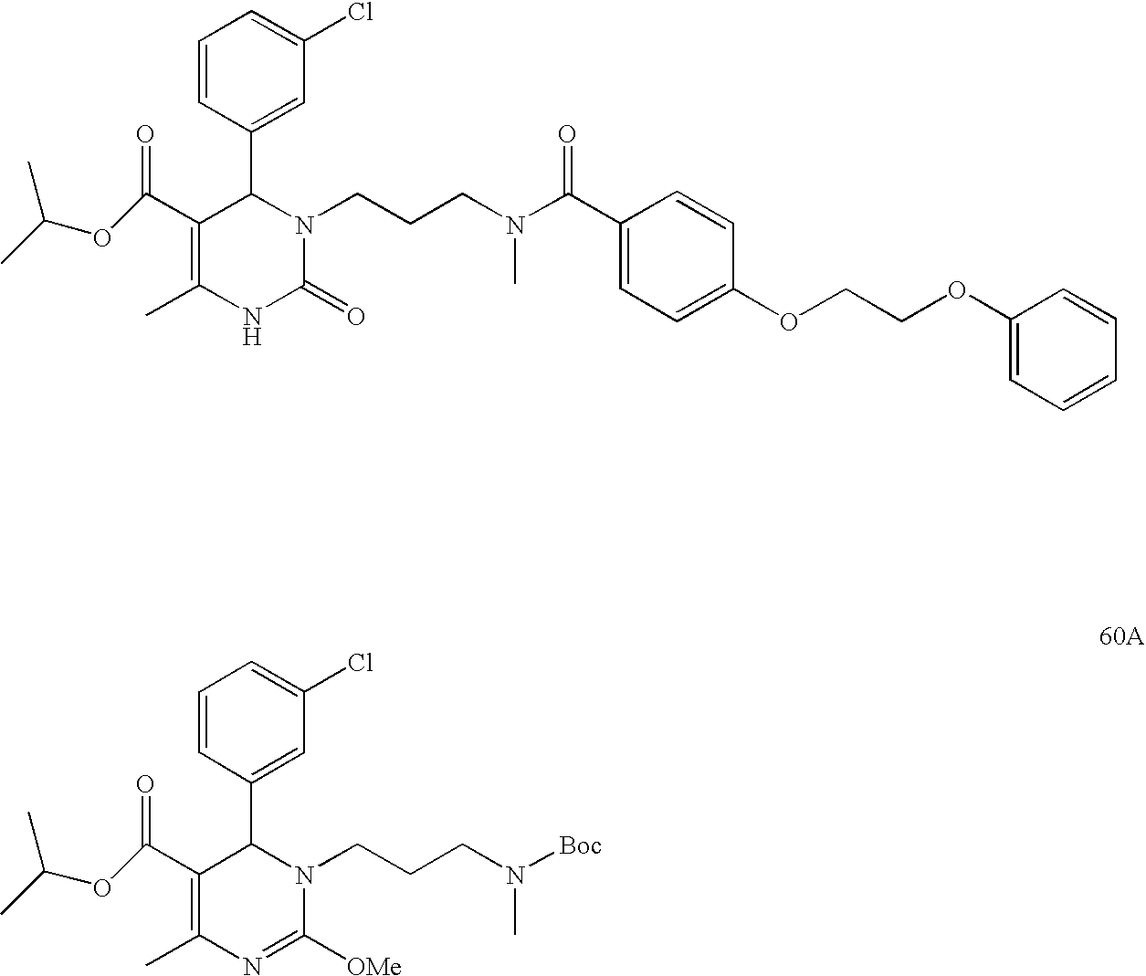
C1(C(OC(C)C)=O)=C(C)NC(=O)N(CCCN(C(C2=CC=C(OCCOC3=CC=CC=C3)C=C2)=O)C)C1C1=CC(Cl)=CC=C1.C1(C(OC(C)C)=O)=C(C)N=C([OMe])N(CCCN([Boc])C)C1C1=CC(Cl)=CC=C1
